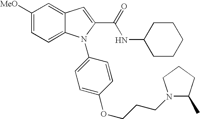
C1([MeO])=CC=C2C(=C1)C=C(C(=O)NC1CCCCC1)N2C1=CC=C(OCCCN2C(C)CCC2)C=C1
